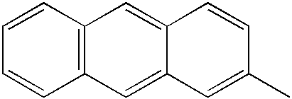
C12=C(C=CC=C1)C=C1C(=C2)C=C(C)C=C1
